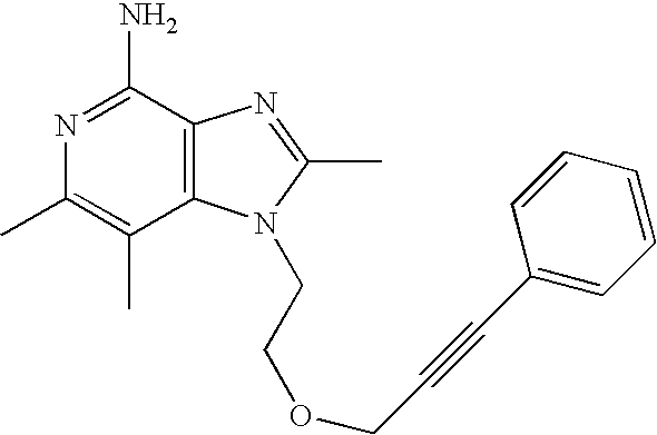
N1=C(N)C2=C(C(C)=C1C)N(CCOCC#CC1=CC=CC=C1)C(C)=N2
